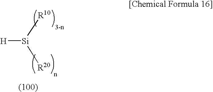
[H][Si]([R10])[R20]
